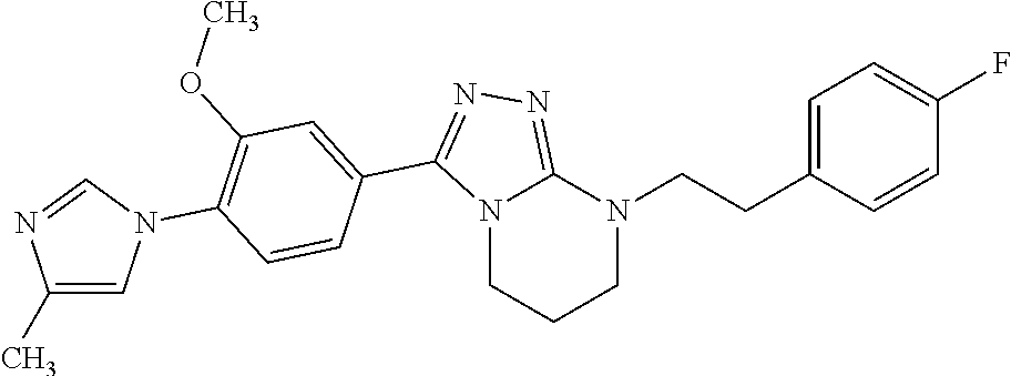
C1N(CCC2=CC=C(F)C=C2)C2=NN=C(C3=CC(OC)=C(N4C=C(C)N=C4)C=C3)N2CC1
